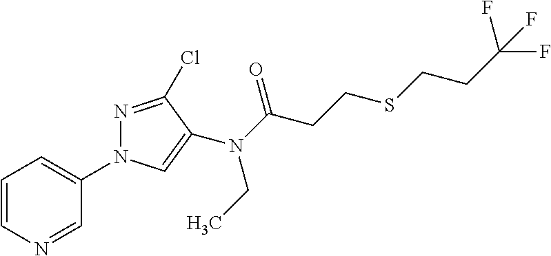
C1=CN=CC(N2N=C(Cl)C(N(CC)C(=O)CCSCCC(F)(F)F)=C2)=C1
